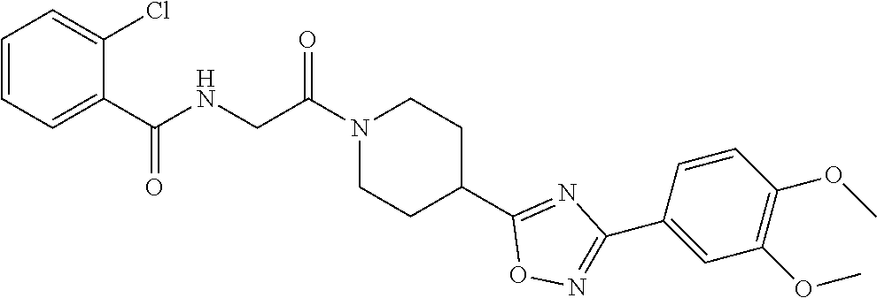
N1(C(CNC(C2=CC=CC=C2Cl)=O)=O)CCC(C2=NC(C3=CC(OC)=C(OC)C=C3)=NO2)CC1
